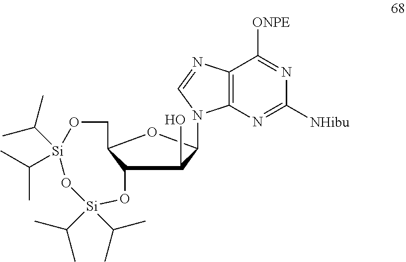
C12C(O)C(N3C4=C(C([ONPE])=NC([NHibu])=N4)N=C3)OC1CO[Si](C(C)C)(C(C)C)O[Si](C(C)C)(C(C)C)O2
